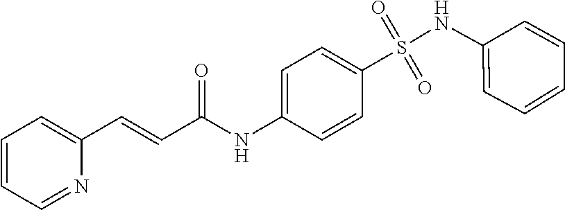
C1=CC=NC(C=CC(NC2=CC=C(S(=O)(=O)NC3=CC=CC=C3)C=C2)=O)=C1
